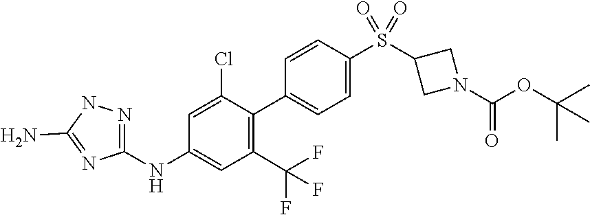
C1=C(Cl)C(C2=CC=C(S(C3CN(C(OC(C)(C)C)=O)C3)(=O)=O)C=C2)=C(C(F)(F)F)C=C1NC1=NNC(N)=N1
